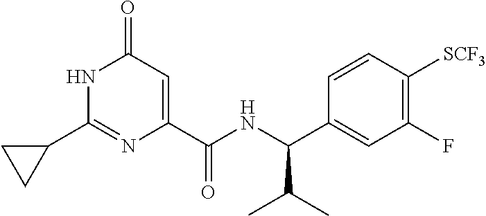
C1(=O)C=C(C(NC(C2=CC(F)=C([SCF3])C=C2)C(C)C)=O)N=C(C2CC2)N1
